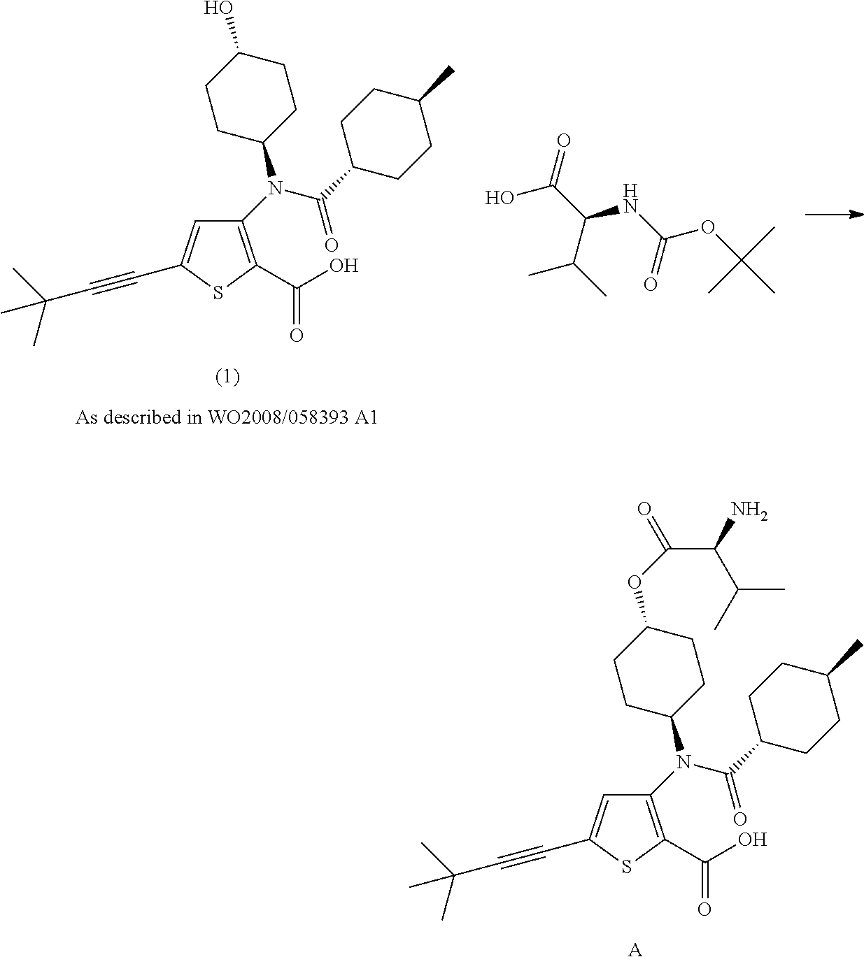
C1(N(C(=O)C2CCC(C)CC2)C2CCC(OC(=O)C(C(C)C)N)CC2)=C(C(=O)O)SC(C#CC(C)(C)C)=C1.[A].C1(N(C(=O)C2CCC(C)CC2)C2CCC(O)CC2)=C(C(=O)O)SC(C#CC(C)(C)C)=C1.OC(C(NC(OC(C)(C)C)=O)C(C)C)=O
